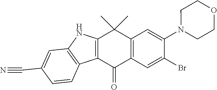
C12=C(C(=O)C3=C(C1(C)C)C=C(N1CCOCC1)C(Br)=C3)C1=C(N2)C=C(C#N)C=C1
